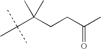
CC(C(CCC(C)=O)(C)C)(C)C
